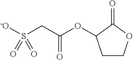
O(C(CS([-O])(=O)=O)=O)C1CCOC1=O
